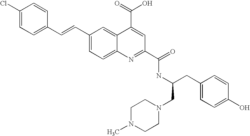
C1(Cl)=CC=C(C=CC2=CC=C3C(=C2)C(C(=O)O)=CC(C(=O)NC(CC2=CC=C(O)C=C2)CN2CCN(C)CC2)=N3)C=C1
